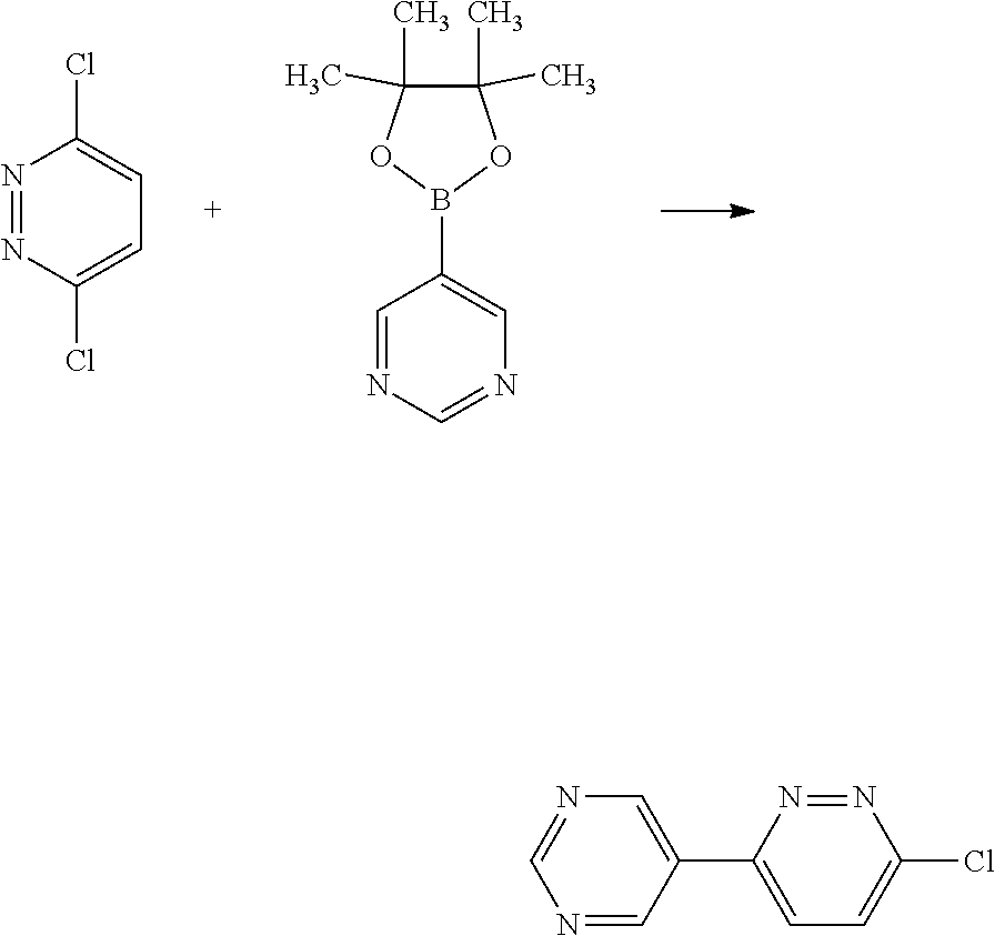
N1=NC(Cl)=CC=C1Cl.C1=NC=NC=C1B1OC(C)(C)C(C)(C)O1.C1(C2=CN=CN=C2)=CC=C(Cl)N=N1
